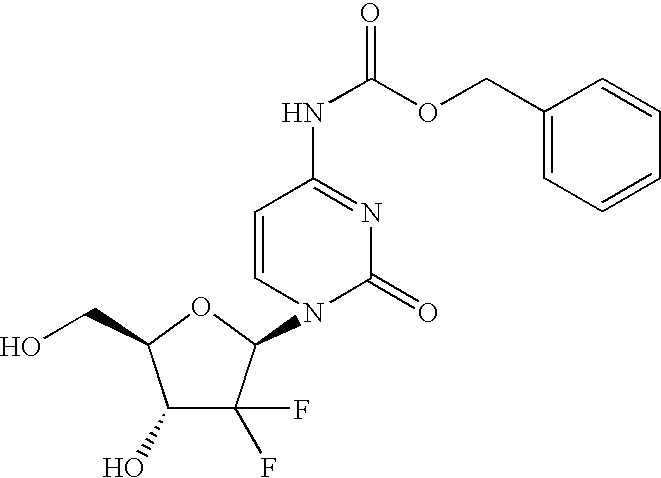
C1=CN(C2C(F)(F)C(O)C(CO)O2)C(=O)N=C1NC(OCC1=CC=CC=C1)=O
